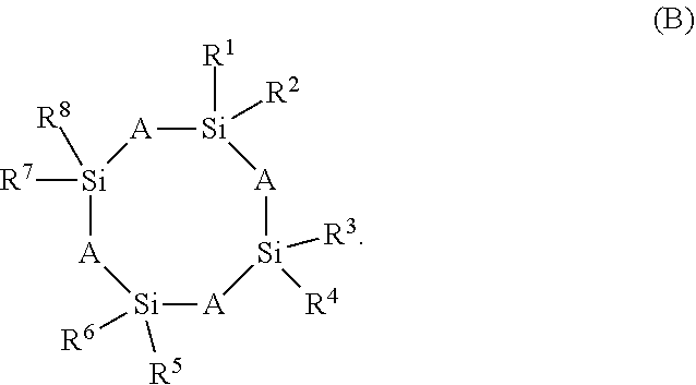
[Si]1([R2])([R1])[A][Si]([R7])([R8])[A][Si]([R6])([R5])[A][Si]([R4])([R3])[A]1
